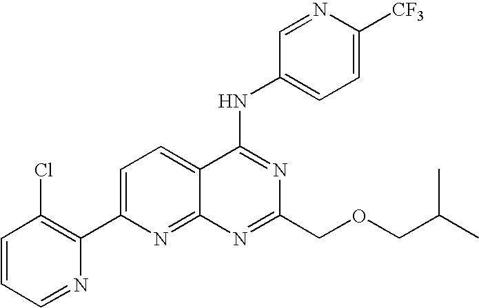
C1=CC=NC(C2=CC=C3C(=N2)N=C(COCC(C)C)N=C3NC2=CC=C([CF3])N=C2)=C1Cl
